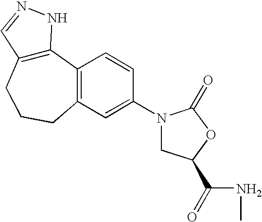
C12=C(CCCC3=C1C=CC(N1CC(C(NC)=O)OC1=O)=C3)C=NN2
